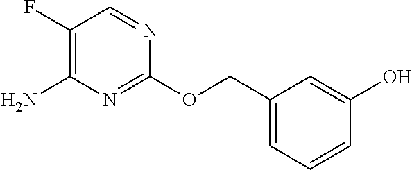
C1(F)=C(N)N=C(OCC2=CC=CC(O)=C2)N=C1
